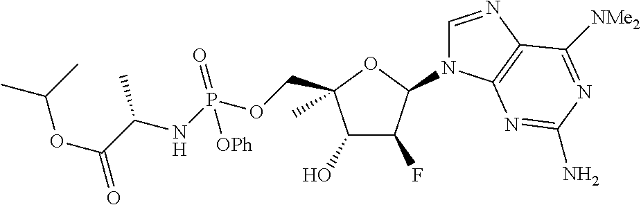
C1(O)C(F)C(N2C=NC3=C2N=C(N)N=C3[NMe2])OC1(COP(NC(C(OC(C)C)=O)C)(=O)[OPh])C
